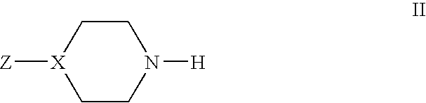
C1C[X]([Z])CCN1[H]
